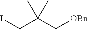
ICC(C[OBn])(C)C
